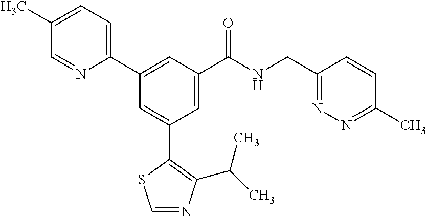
C1=NC(C(C)C)=C(C2=CC(C3=CC=C(C)C=N3)=CC(C(NCC3=NN=C(C)C=C3)=O)=C2)S1
